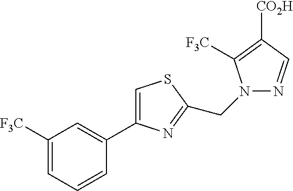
C1([F3C])=CC=CC(C2=CSC(CN3N=CC([CO2H])=C3[F3C])=N2)=C1
